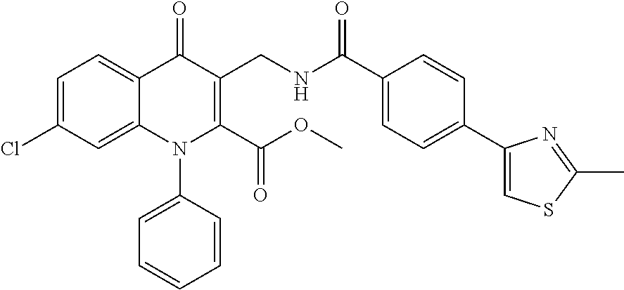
C1=C(Cl)C=C2C(=C1)C(=O)C(CNC(C1=CC=C(C3=CSC(C)=N3)C=C1)=O)=C(C(OC)=O)N2C1=CC=CC=C1
